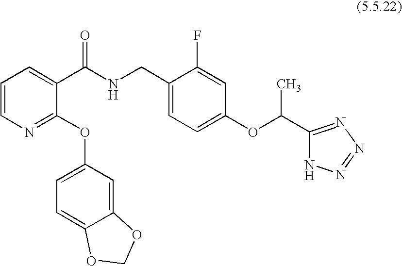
C1(OC2=CC=C3C(=C2)OCO3)=NC=CC=C1C(NCC1=CC=C(OC(C)C2=NN=NN2)C=C1F)=O
